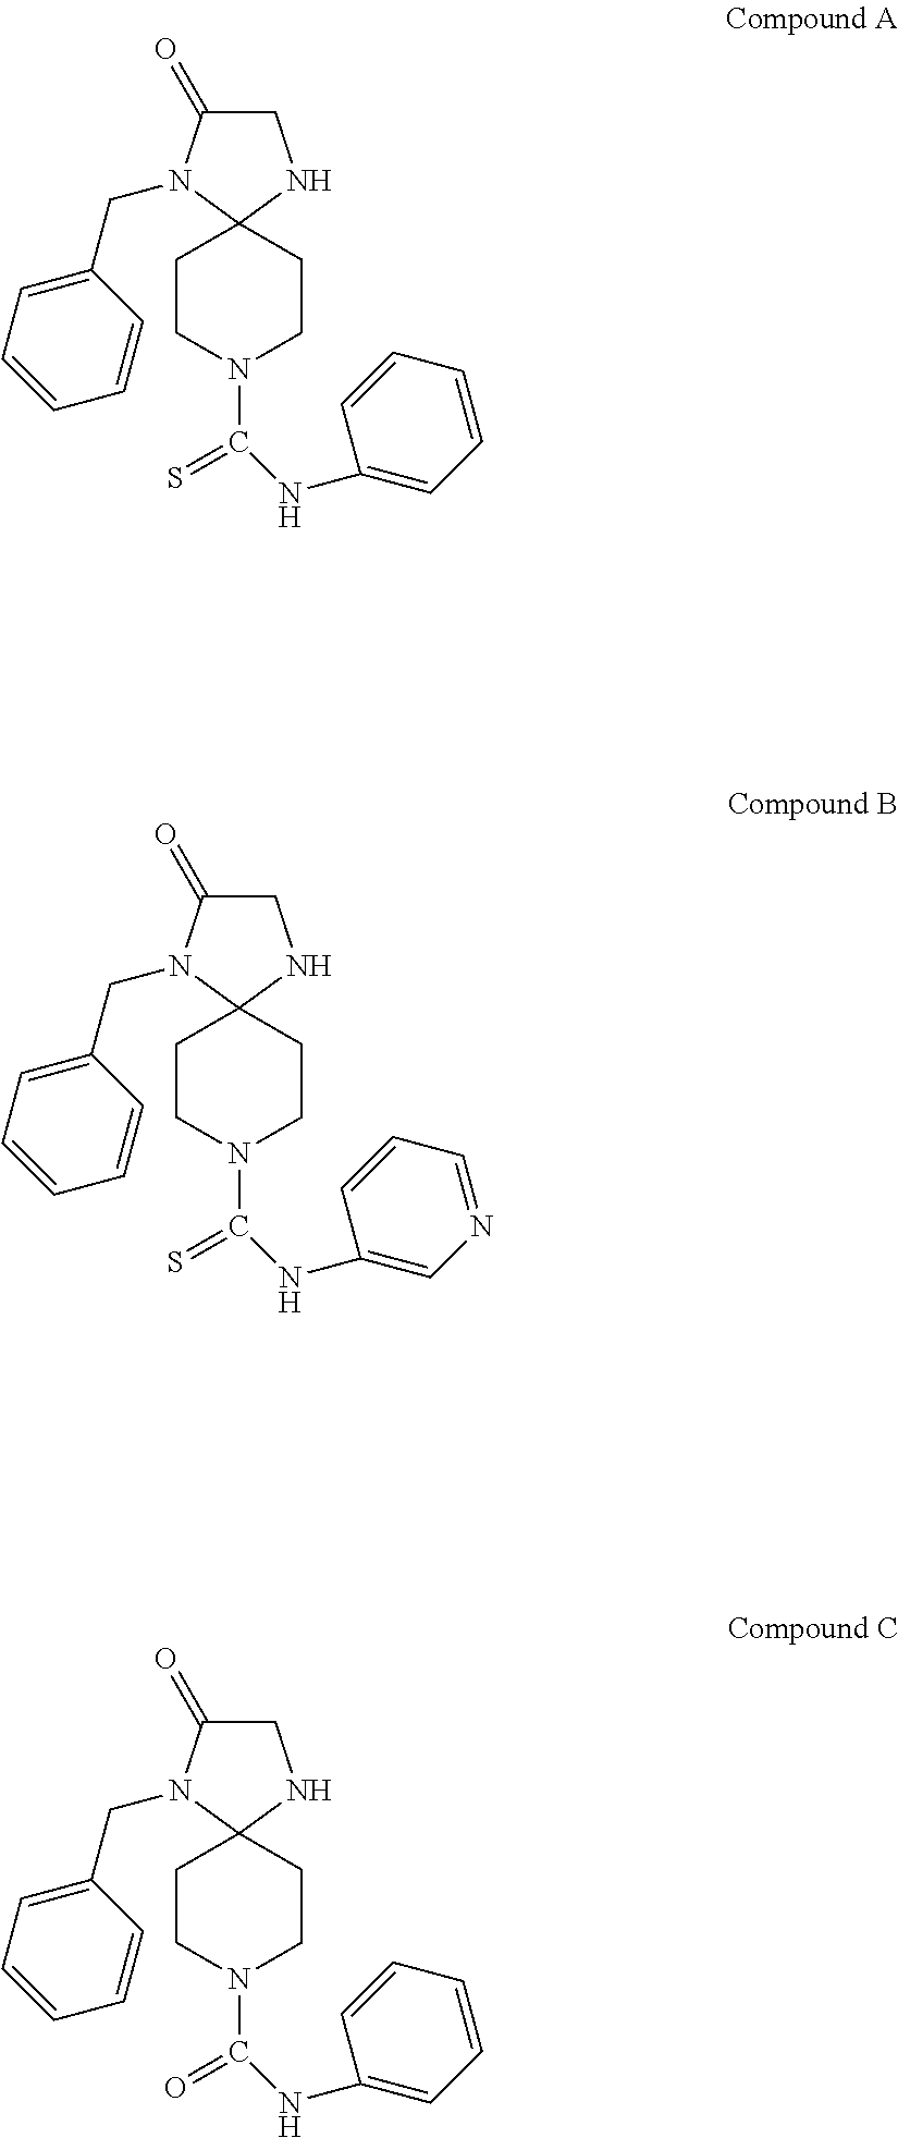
C1C(=O)N(CC2=CC=CC=C2)C2(N1)CCN(C(=S)NC1=CC=CC=C1)CC2.C1C(=O)N(CC2=CC=CC=C2)C2(N1)CCN(C(=S)NC1=CN=CC=C1)CC2.C1C(=O)N(CC2=CC=CC=C2)C2(N1)CCN(C(=O)NC1=CC=CC=C1)CC2
